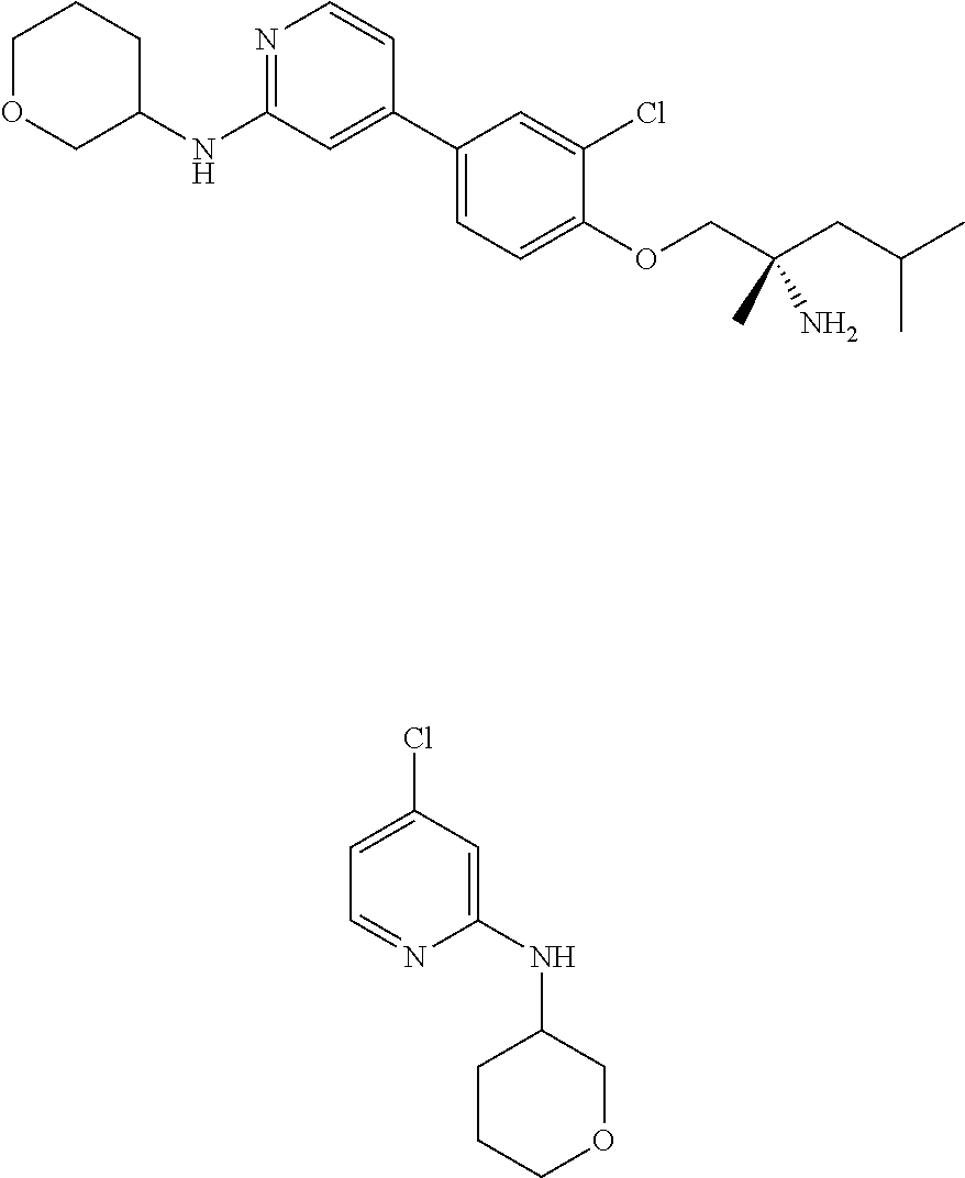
N1=C(NC2CCCOC2)C=C(C2=CC=C(OCC(CC(C)C)(C)N)C(Cl)=C2)C=C1.C1=C(Cl)C=C(NC2CCCOC2)N=C1
